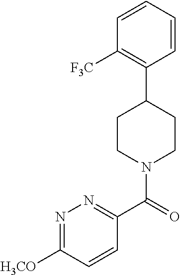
C1CN(C(C2=NN=C([H3CO])C=C2)=O)CCC1C1=C([F3C])C=CC=C1
